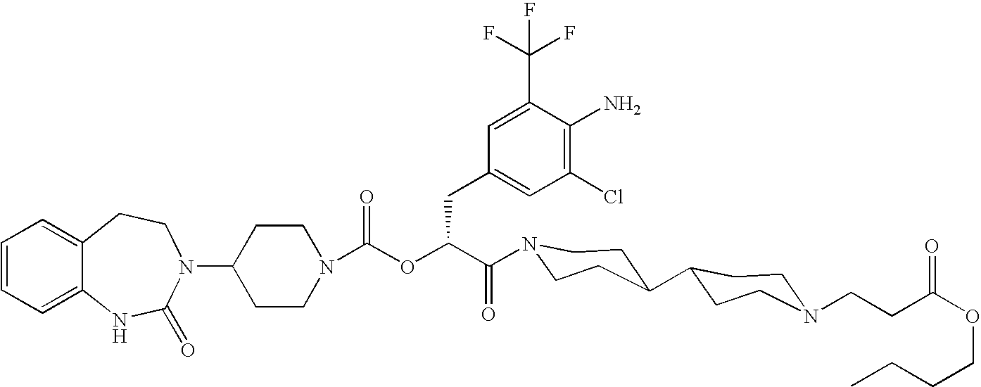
C1(N2C(=O)NC3=CC=CC=C3CC2)CCN(C(OC(C(=O)N2CCC(C3CCN(CCC(OCCCC)=O)CC3)CC2)CC2=CC(Cl)=C(N)C(C(F)(F)F)=C2)=O)CC1
